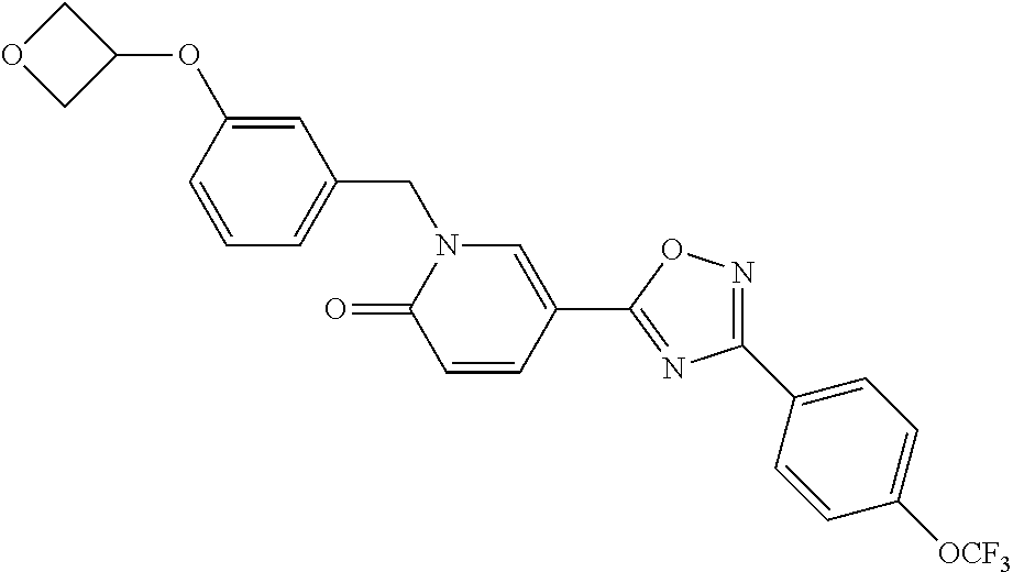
C1=CC(OC2COC2)=CC(CN2C(=O)C=CC(C3=NC(C4=CC=C([OCF3])C=C4)=NO3)=C2)=C1
